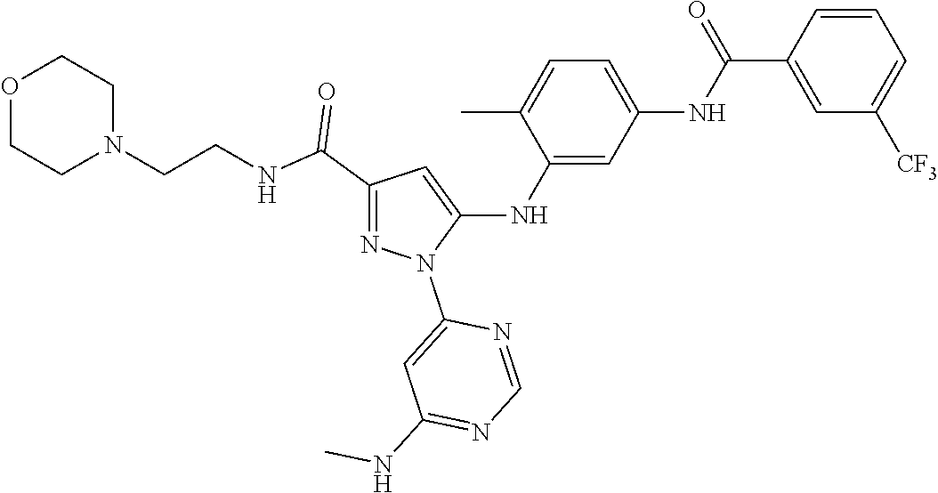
C1(C(NCCN2CCOCC2)=O)=NN(C2=CC(NC)=NC=N2)C(NC2=CC(NC(C3=CC([CF3])=CC=C3)=O)=CC=C2C)=C1
